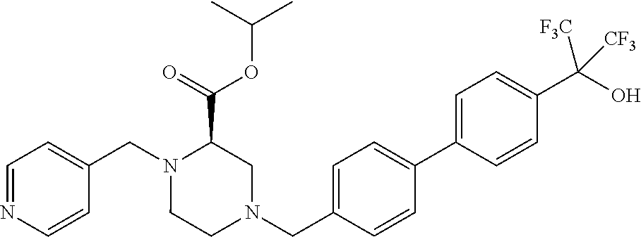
C1=NC=CC(CN2CCN(CC3=CC=C(C4=CC=C(C(O)([CF3])[CF3])C=C4)C=C3)CC2C(=O)OC(C)C)=C1
